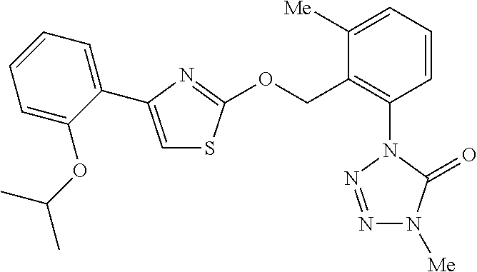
N1=NN(C2=C(COC3=NC(C4=CC=CC=C4OC(C)C)=CS3)C([Me])=CC=C2)C(=O)N1[Me]
